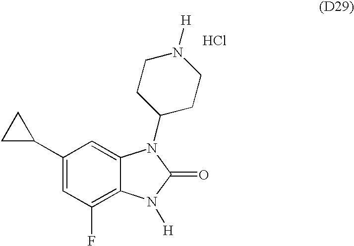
C1C(C2=CC(F)=C3C(=C2)N(C2CCN([H])CC2)C(=O)N3[H])C1.Cl
